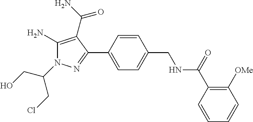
C(N1C(N)=C(C(N)=O)C(C2=CC=C(CNC(C3=C([OMe])C=CC=C3)=O)C=C2)=N1)(CO)CCl
